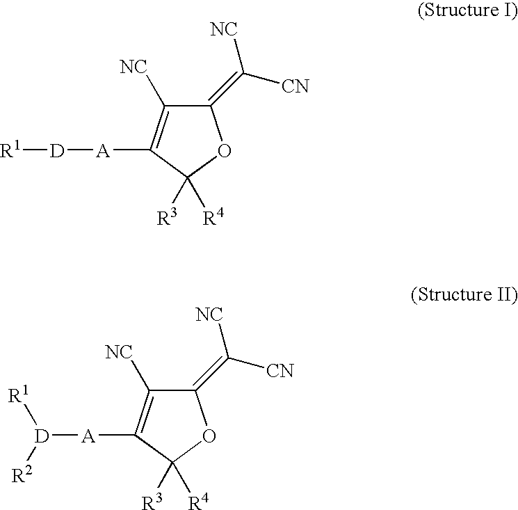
C1(=C([CN])[NC])C([NC])=C([A][D][R1])C([R3])([R4])O1.C1(=C([CN])[NC])C([NC])=C([A][D]([R1])[R2])C([R3])([R4])O1
